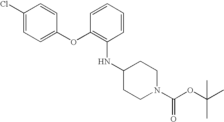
N(C1=C(OC2=CC=C(Cl)C=C2)C=CC=C1)C1CCN(C(OC(C)(C)C)=O)CC1
